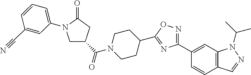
C(N1CCC(C2=NC(C3=CC4=C(C=C3)C=NN4C(C)C)=NO2)CC1)(=O)C1CN(C2=CC=CC(C#N)=C2)C(=O)C1
